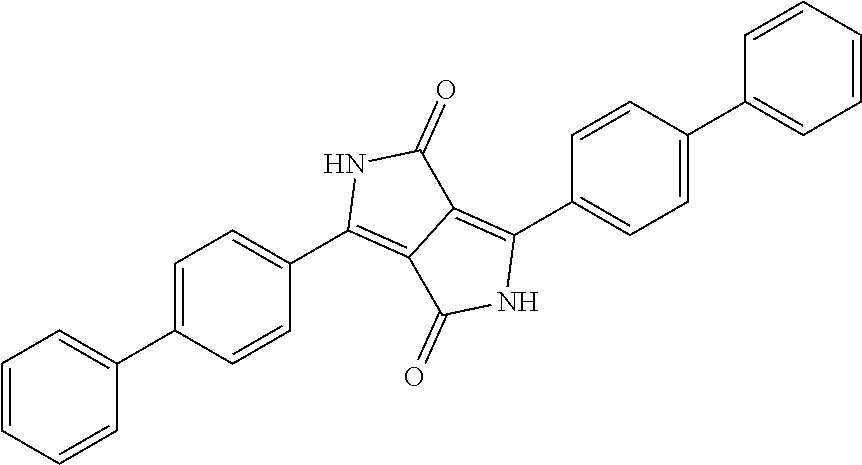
C1=C(C2=CC=CC=C2)C=CC(C2=C3C(=C(C4=CC=C(C5=CC=CC=C5)C=C4)NC3=O)C(=O)N2)=C1
